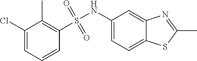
C1=C(Cl)C(C)=C(S(NC2=CC=C3C(=C2)N=C(C)S3)(=O)=O)C=C1
